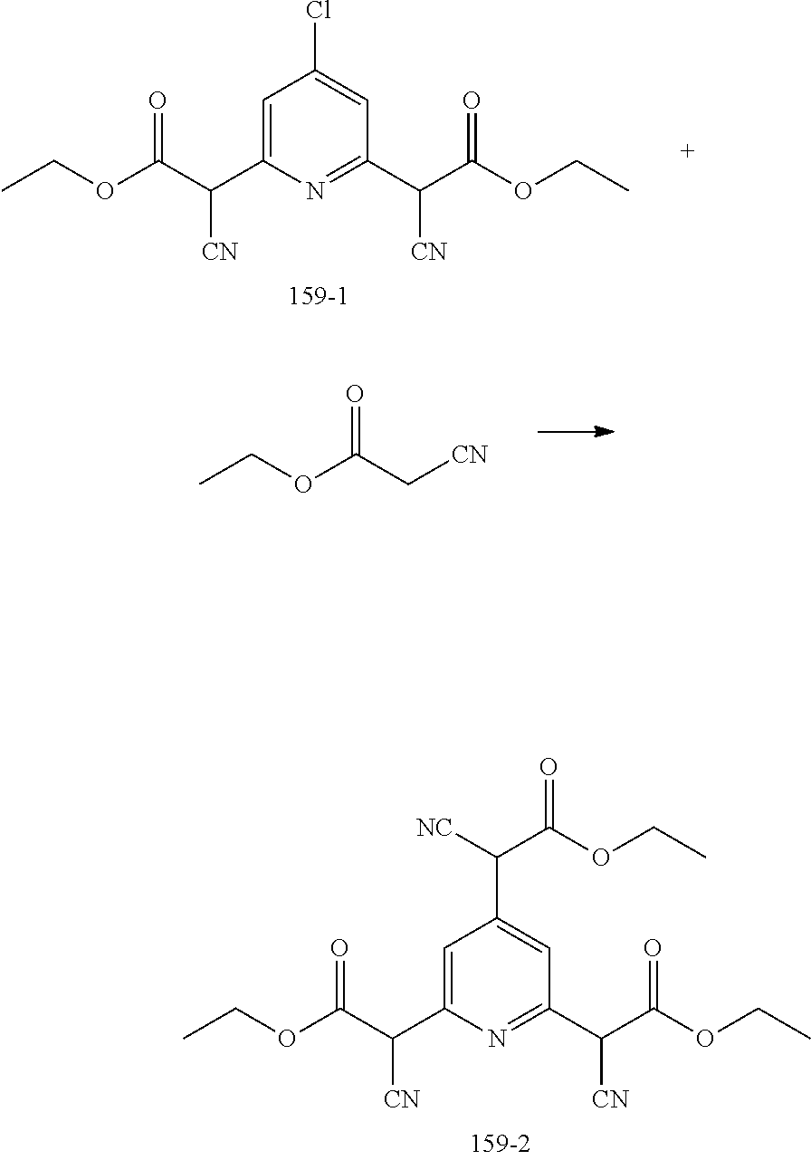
C1=C(C(C(OCC)=O)[CN])N=C(C(C(OCC)=O)[CN])C=C1C([NC])C(OCC)=O.C1=C(C(C(OCC)=O)[CN])N=C(C(C(OCC)=O)[CN])C=C1Cl.CCOC(C[CN])=O
